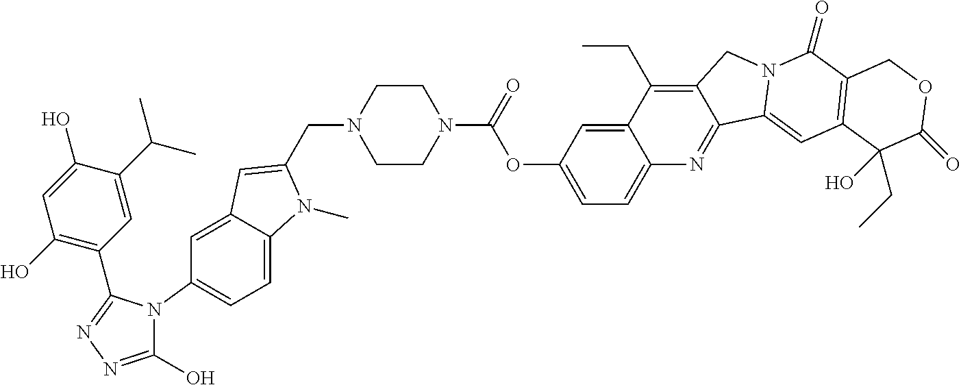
N1(C(OC2=CC=C3C(=C2)C(CC)=C2C(=N3)C3=CC4=C(C(=O)N3C2)COC(=O)C4(O)CC)=O)CCN(CC2=CC3=CC(N4C(C5=C(O)C=C(O)C(C(C)C)=C5)=NN=C4O)=CC=C3N2C)CC1
